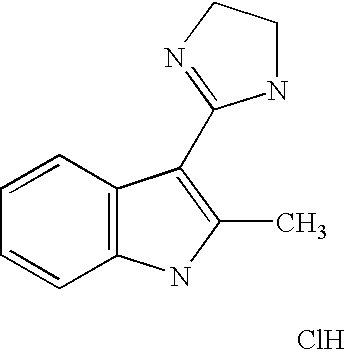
Cl.C1=CC=CC2=C1C(C1=NCCN1)=C(C)N2
